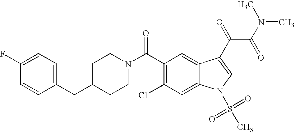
C1(F)=CC=C(CC2CCN(C(C3=C(Cl)C=C4C(=C3)C(C(C(N(C)C)=O)=O)=CN4S(=O)(=O)C)=O)CC2)C=C1
